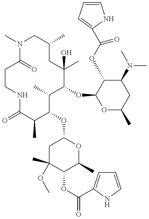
C1CC(=O)N(C)CC(C)CC(C)(O)C(OC2OC(C)CC(N(C)C)C2OC(=O)C2=CC=CN2)C(C)C(OC2CC(C)(OC)C(OC(=O)C3=CC=CN3)C(C)O2)C(C)C(=O)N1
